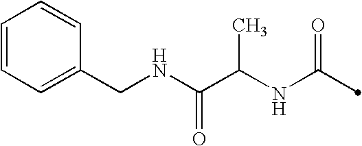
C(NC(=O)C)(C(NCC1=CC=CC=C1)=O)C
